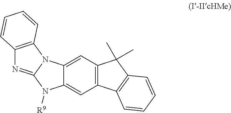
C12=C(C=C3C(=C1)N([R9])C1=NC4=C(N31)C=CC=C4)C(C)(C)C1=C2C=CC=C1
